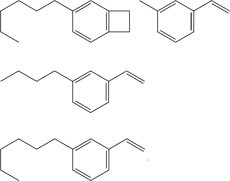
C12=C(CC1)C=CC(CCCCCC)=C2.C1(C=C)=CC=CC(C)=C1.C1(C=C)=CC=CC(CCCCCC)=C1.C1(C=C)=CC=CC(CCCC)=C1
